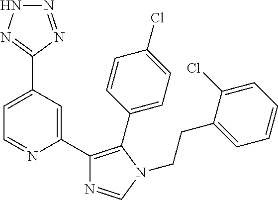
C1=C(C2=NNN=N2)C=C(C2=C(C3=CC=C(Cl)C=C3)N(CCC3=CC=CC=C3Cl)C=N2)N=C1
